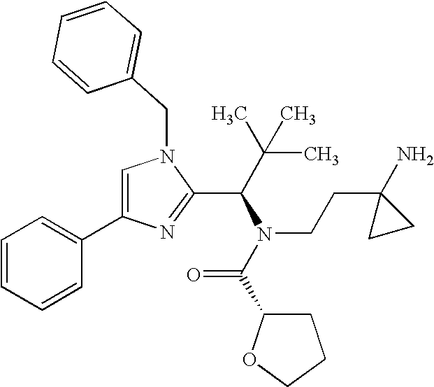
C1=C(C2=CC=CC=C2)N=C(C(N(C(C2OCCC2)=O)CCC2(N)CC2)C(C)(C)C)N1CC1=CC=CC=C1
